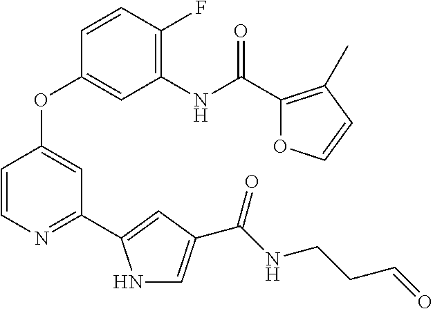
C1(F)=C(NC(C2=C(C)C=CO2)=O)C=C(OC2=CC(C3=CC(C(NCCC=O)=O)=CN3)=NC=C2)C=C1
